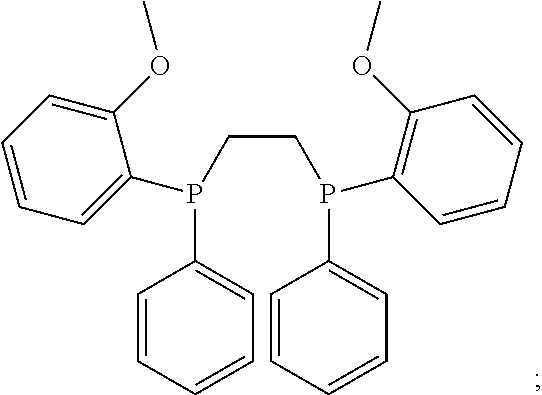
C1=CC=CC=C1P(C1=CC=CC=C1OC)CCP(C1=CC=CC=C1)C1=C(OC)C=CC=C1
